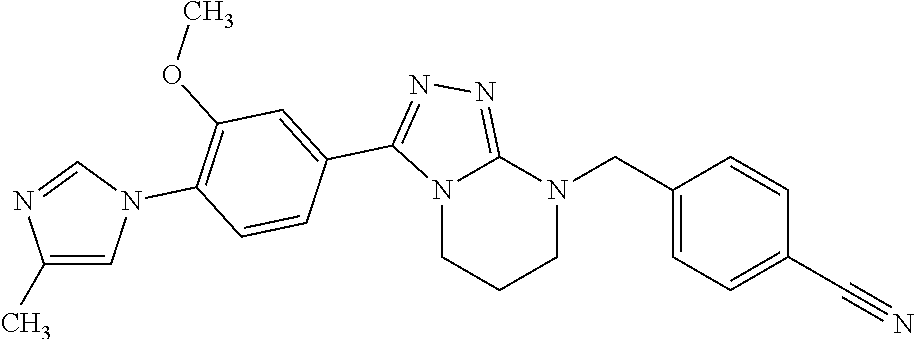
C1N(CC2=CC=C(C#N)C=C2)C2=NN=C(C3=CC(OC)=C(N4C=C(C)N=C4)C=C3)N2CC1
